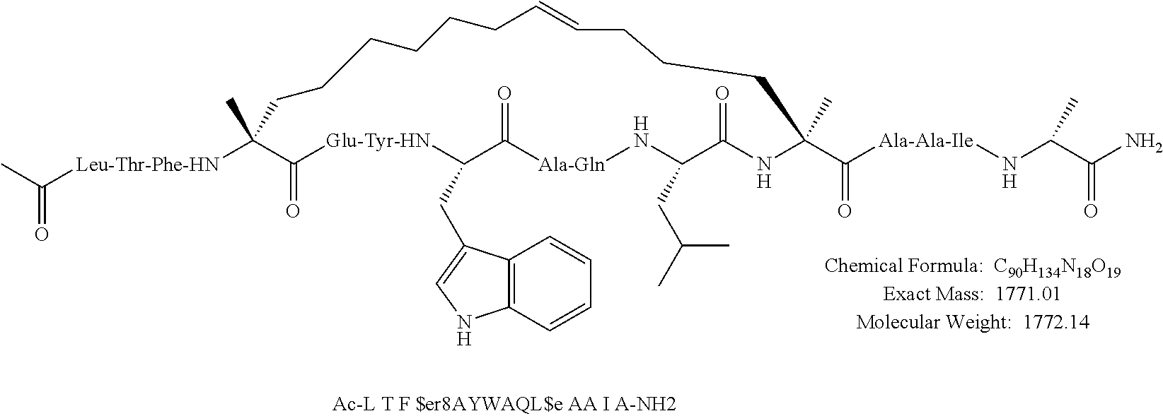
CC([Leu-Thr-Phe-HN]C1(C)C(=O)[Glu-Tyr-HN]C(CC2=CNC3=C2C=CC=C3)C(=O)[Ala-Gln]NC(CC(C)C)C(=O)NC(C(=O)[Ala-Ala-Ile]NC(C(=O)N)C)(C)CCCC=CCCCCCC1)=O
